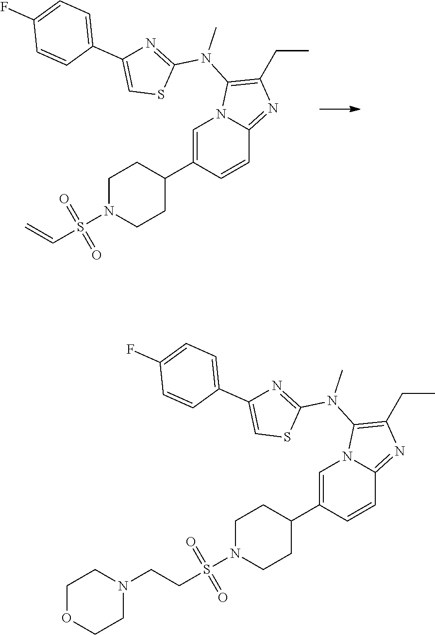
C1=C(C2CCN(S(=O)(=O)C=C)CC2)C=CC2=NC(CC)=C(N(C)C3=NC(C4=CC=C(F)C=C4)=CS3)N12.C1=C(C2CCN(S(=O)(=O)CCN3CCOCC3)CC2)C=CC2=NC(CC)=C(N(C)C3=NC(C4=CC=C(F)C=C4)=CS3)N12
